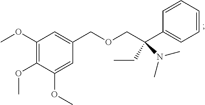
C1(OC)=C(OC)C(OC)=CC(COCC(C2=CC=CC=C2)(CC)N(C)C)=C1
